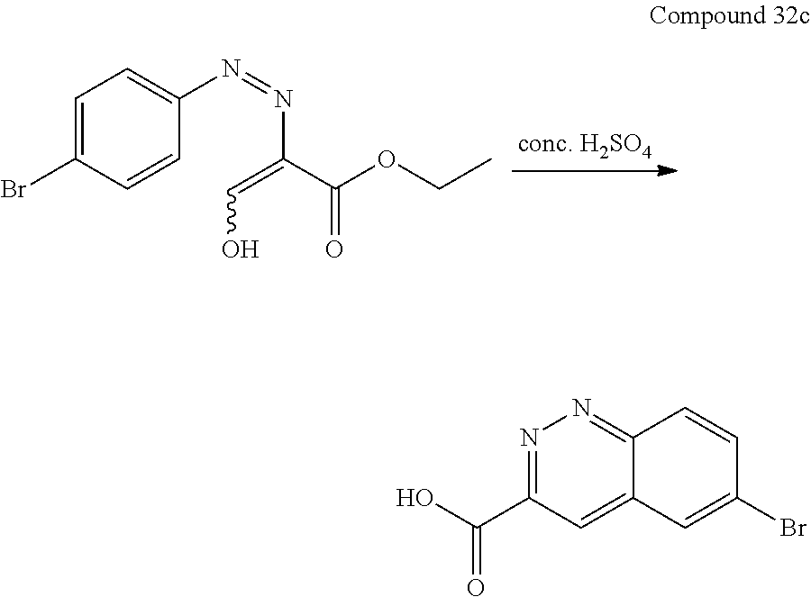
C1=C(Br)C=CC(N=NC(C(OCC)=O)=CO)=C1.N1=C(C(O)=O)C=C2C(=N1)C=CC(Br)=C2
